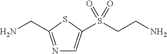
N1=C(CN)SC(S(CCN)(=O)=O)=C1
